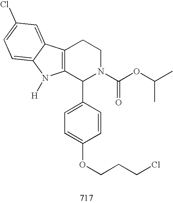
C12=C(C(C3=CC=C(OCCCCl)C=C3)N(C(OC(C)C)=O)CC1)N([H])C1=CC=C(Cl)C=C21
